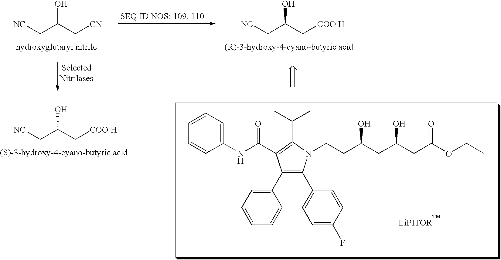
[NC]CC(C[CN])O.[NC]CC(C[COO H])O.[NC]CC(C[COO H])O.C1=CC=C(NC(C2=C(C(C)C)N(CCC(CC(CC(OCC)=O)O)O)C(C3=CC=C(F)C=C3)=C2C2=CC=CC=C2)=O)C=C1.[H]
